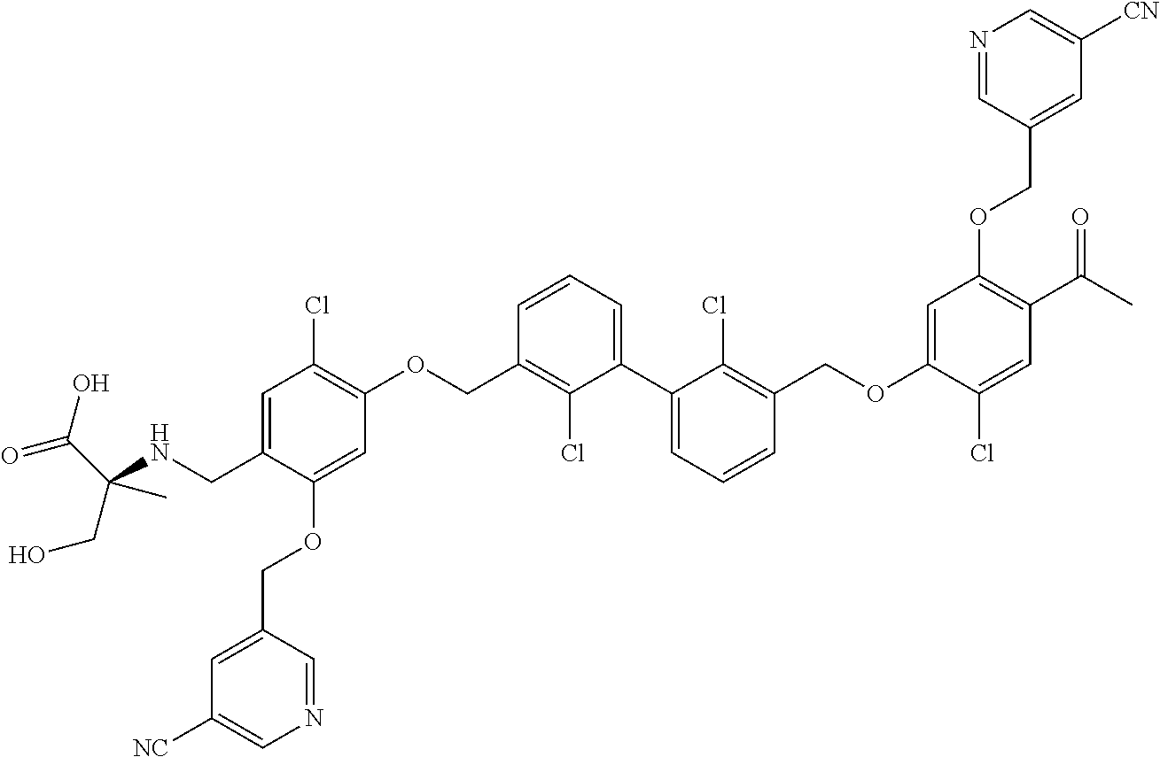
C1=C(CNC(C(=O)O)(CO)C)C(OCC2=CC([NC])=CN=C2)=CC(OCC2=C(Cl)C(C3=CC=CC(COC4=CC(OCC5=CC([CN])=CN=C5)=C(C(C)=O)C=C4Cl)=C3Cl)=CC=C2)=C1Cl
